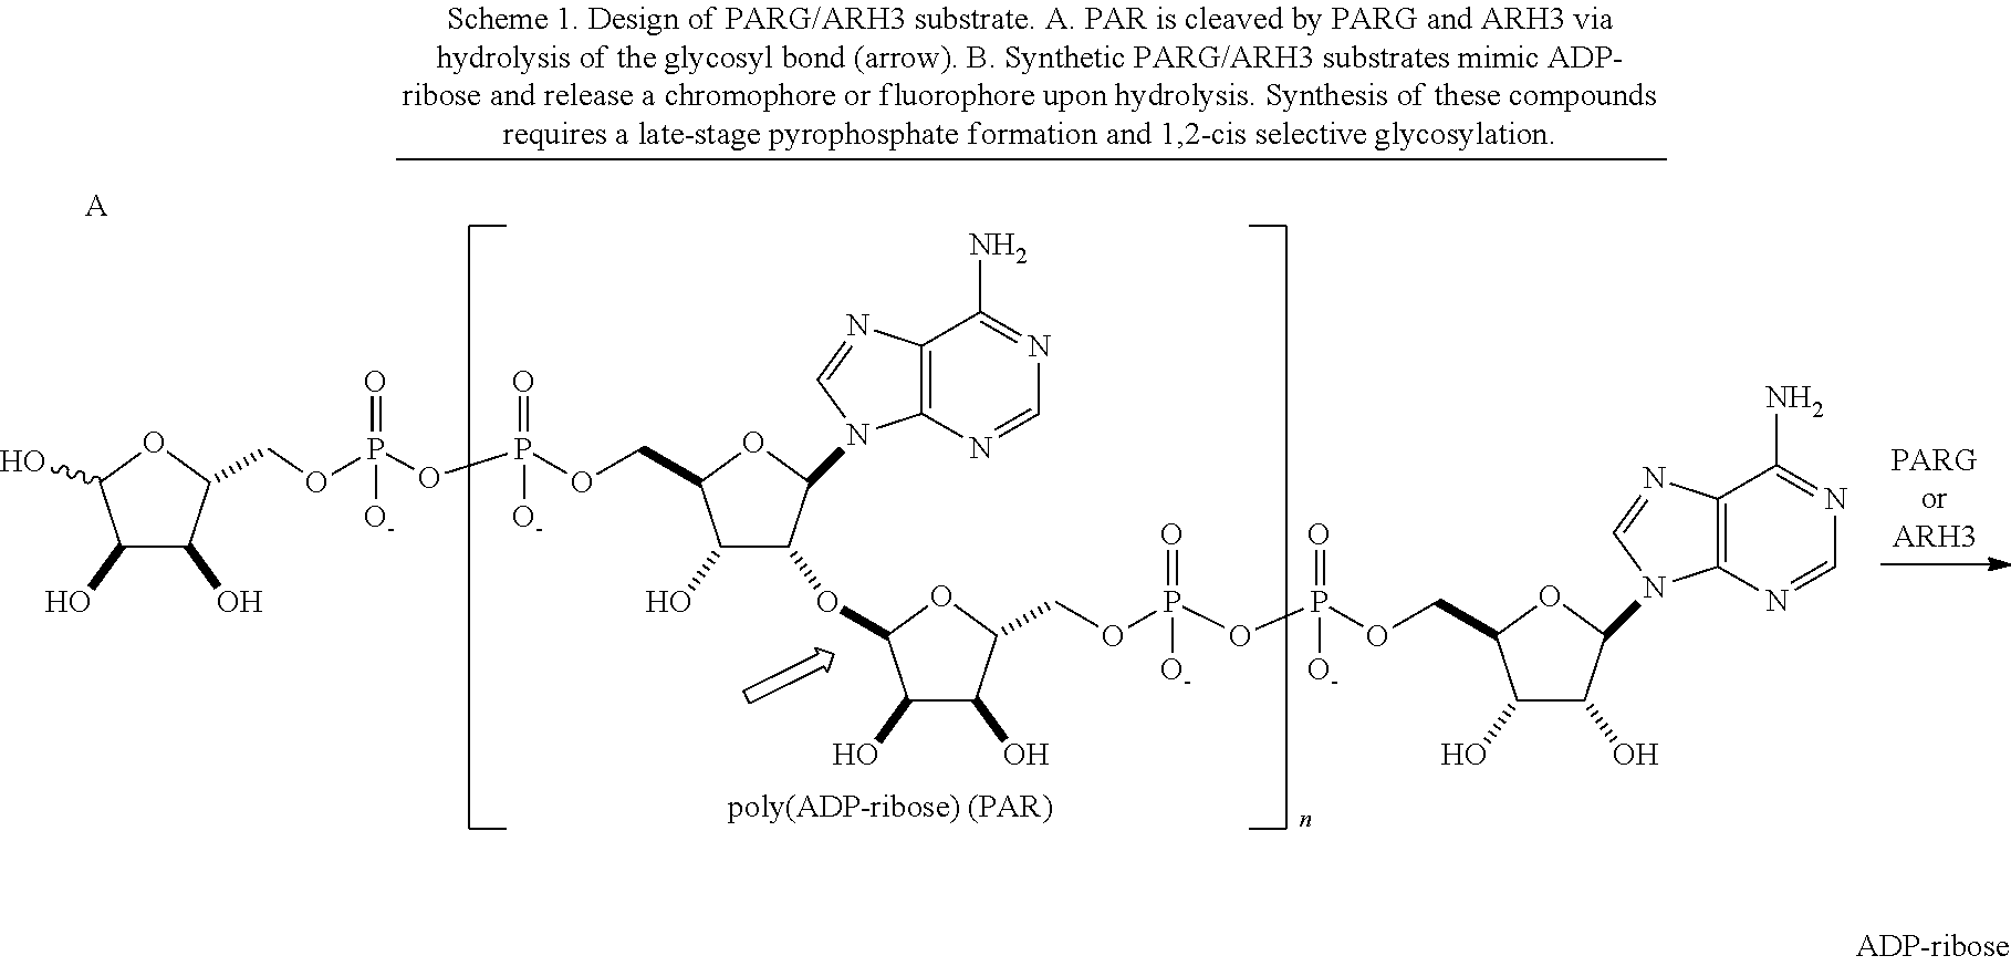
C1(O)C(O)C(COP(OP(=O)(OCC2C(O)C(OC3C(O)C(O)C(COP(OP(OCC4C(O)C(O)C(N5C6=C(N=C5)C(N)=NC=N6)O4)(=O)[O-])(=O)[O-])O3)C(N3C4=C(N=C3)C(N)=NC=N4)O2)[O-])(=O)[O-])OC1O.[A]
